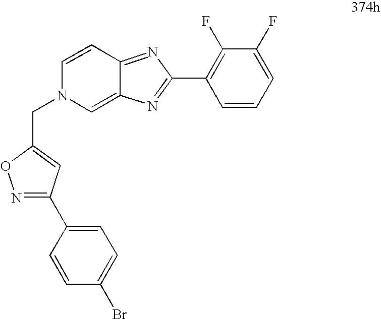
C1=CC2=NC(C3=C(F)C(F)=CC=C3)=NC2=CN1CC1=CC(C2=CC=C(Br)C=C2)=NO1
